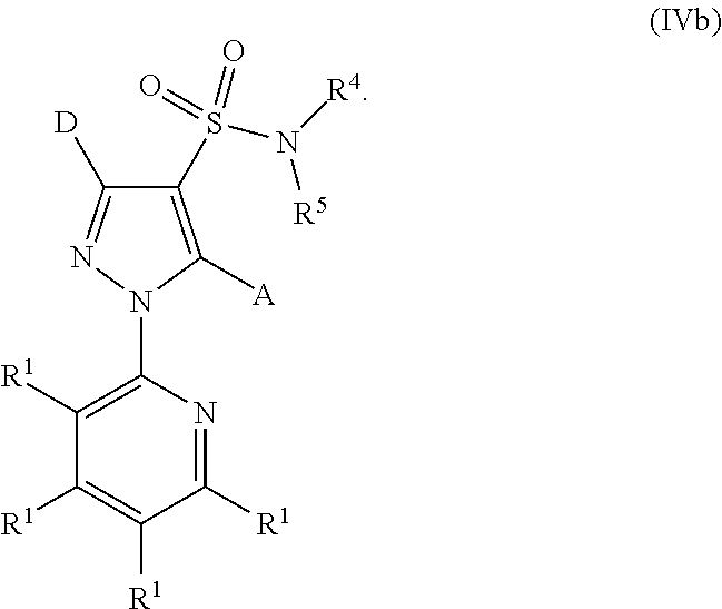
C1(S(N([R5])[R4])(=O)=O)=C([A])N(C2=C([R1])C([R1])=C([R1])C([R1])=N2)N=C1[D]
